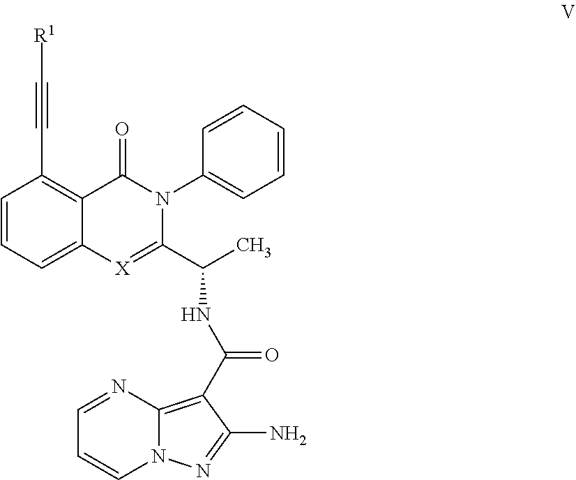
C1=NC2=C(C(NC(C3=[X]C4=CC=CC(C#C[R1])=C4C(=O)N3C3=CC=CC=C3)C)=O)C(N)=NN2C=C1
